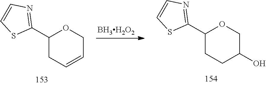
C1(C2=NC=CS2)CC=CCO1.C1(C2=NC=CS2)CCC(O)CO1.[BH3H2O2]
